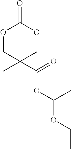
O1CC(C(=O)OC(C)OCC)(C)COC1=O
